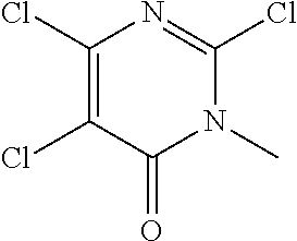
C1(Cl)=C(Cl)C(=O)N(C)C(Cl)=N1
